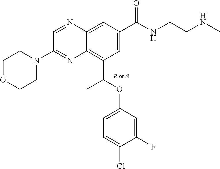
C1=NC2=CC(C(NCCNC)=O)=CC(C(OC3=CC=C(Cl)C(F)=C3)C)=C2N=C1N1CCOCC1.[R or S]
